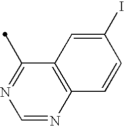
C12=C(N=CN=C1C)C=CC(I)=C2
